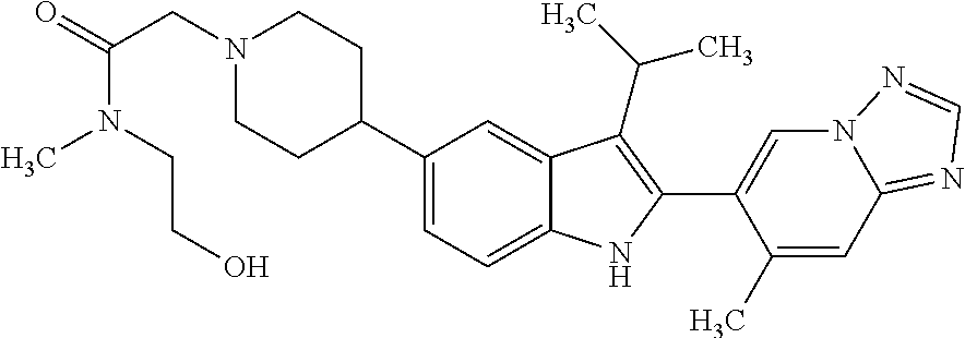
N1(CC(=O)N(CCO)C)CCC(C2=CC=C3C(=C2)C(C(C)C)=C(C2=CN4C(=NC=N4)C=C2C)N3)CC1
